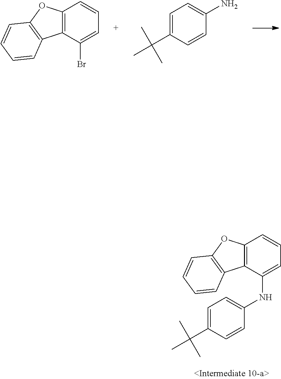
C1=CC(NC2=CC=CC3=C2C2=C(O3)C=CC=C2)=CC=C1C(C)(C)C.C1=CC(N)=CC=C1C(C)(C)C.BrC1=CC=CC2=C1C1=C(O2)C=CC=C1
